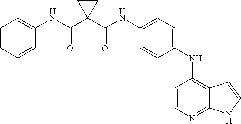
C12=C(NC3=CC=C(NC(C4(C(NC5=CC=CC=C5)=O)CC4)=O)C=C3)C=CN=C1NC=C2
